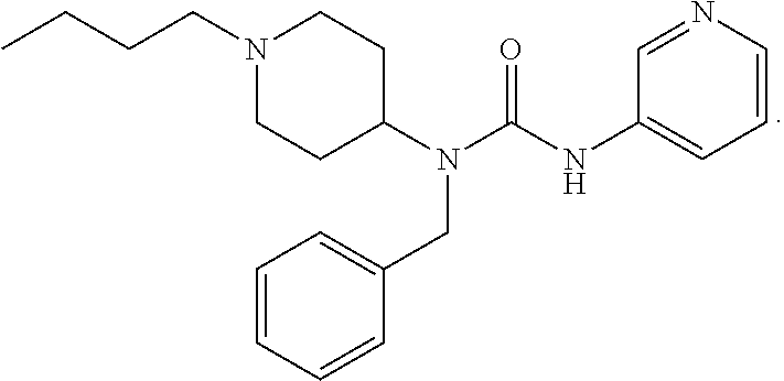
CCCCN1CCC(N(CC2=CC=CC=C2)C(=O)NC2=CC=CN=C2)CC1
